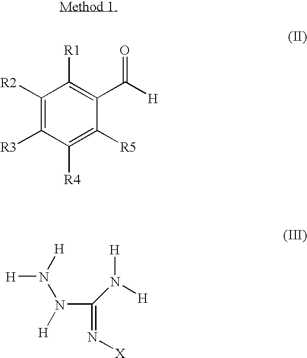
C1([R2])=C([R3])C([R4])=C([R5])C(C([H])=O)=C1[R1].N(C(=N[X])N([H])[H])([H])N([H])[H]
